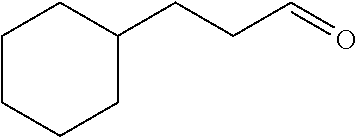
C1CCCC(CCC=O)C1
